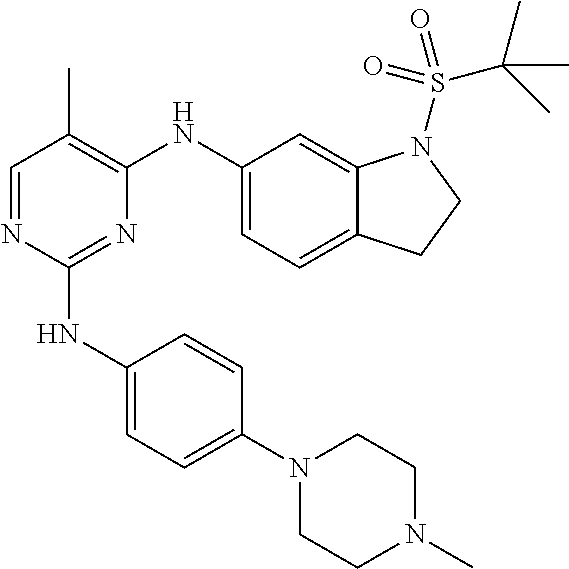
C1=NC(NC2=CC=C(N3CCN(C)CC3)C=C2)=NC(NC2=CC=C3C(=C2)N(S(=O)(=O)C(C)(C)C)CC3)=C1C
